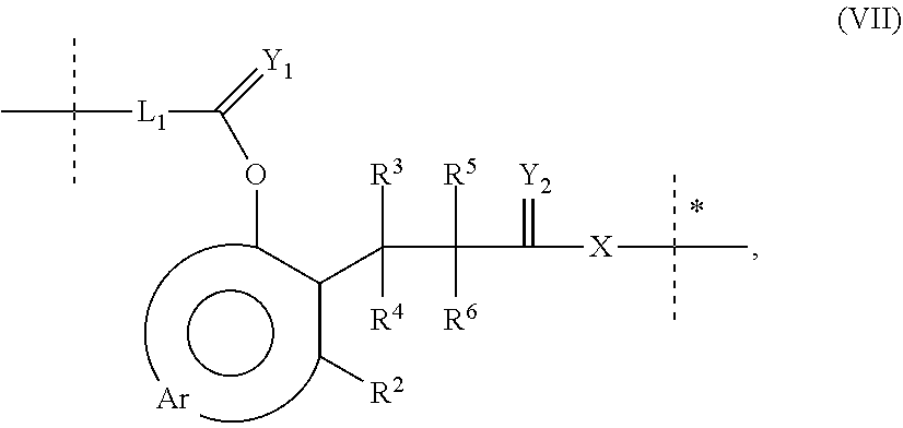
CC([L1]C(Occ(C(C(C([X]C(C)(C)C)=[Y2])([R5])[R6])([R4])[R3])C[R2])=[Y1])(C)C.[Ar]
